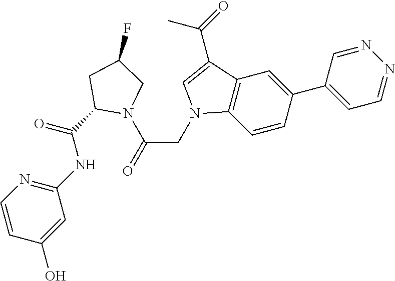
C1(C(NC2=NC=CC(O)=C2)=O)N(C(CN2C3=C(C=C(C4=CC=NN=C4)C=C3)C(C(C)=O)=C2)=O)CC(F)C1
